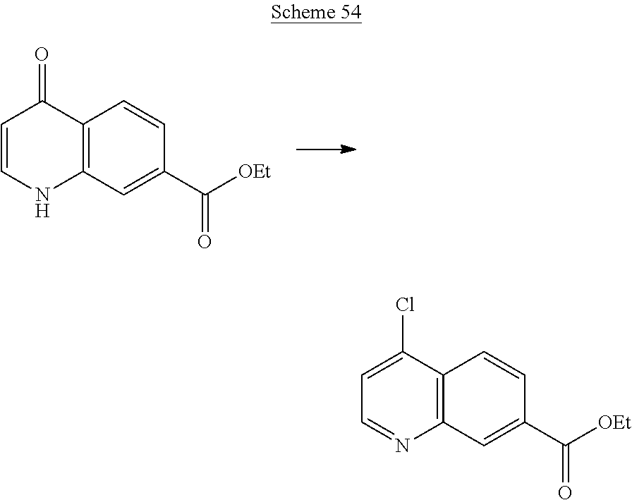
C12=C(C=C(C([OEt])=O)C=C1)NC=CC2=O.C12=C(C=C(C([OEt])=O)C=C1)N=CC=C2Cl
